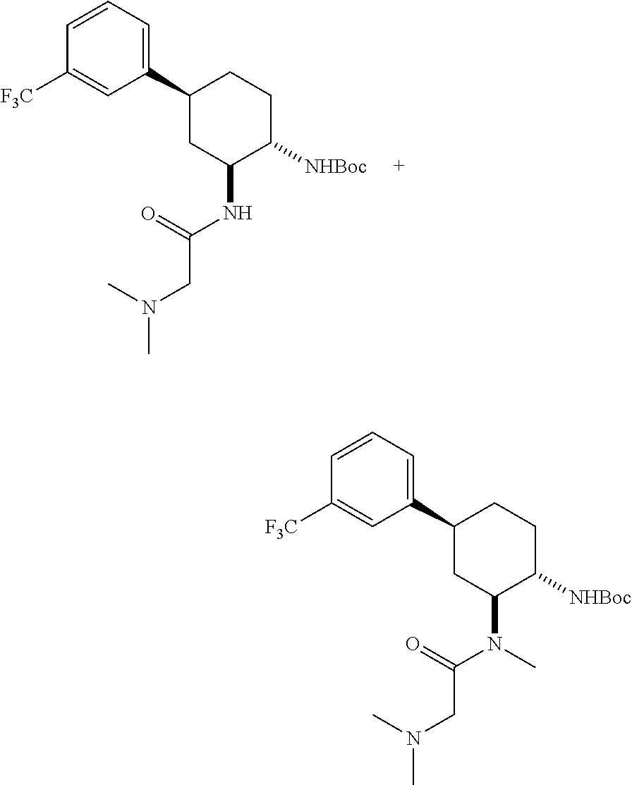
C1(C2CC(NC(CN(C)C)=O)C([NHBoc])CC2)=CC=CC([F3C])=C1.C1(C2CC(N(C(CN(C)C)=O)C)C([NHBoc])CC2)=CC=CC([F3C])=C1
